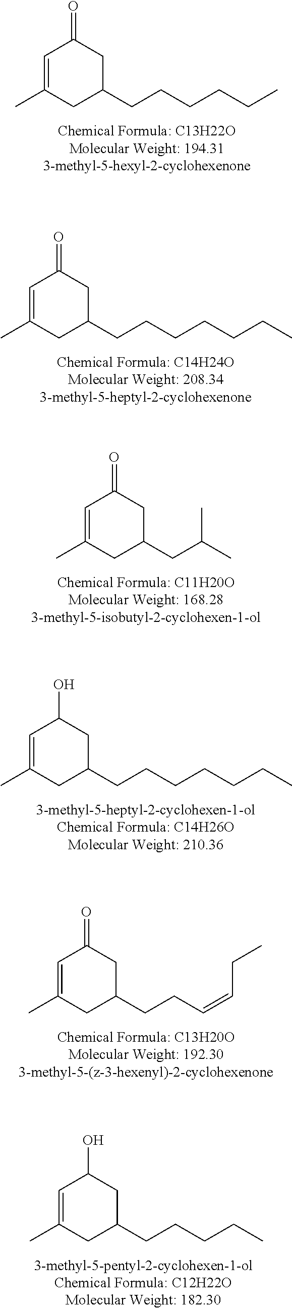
C1=C(C)CC(CCCCCC)CC1=O.C1=C(C)CC(CCCCCCC)CC1=O.C1=C(C)CC(CC(C)C)CC1=O.C1=C(C)CC(CCCCCCC)CC1O.C1=C(C)CC(CCC=CCC)CC1=O.C1=C(C)CC(CCCCC)CC1O
